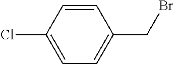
C1=CC(Cl)=CC=C1CBr
